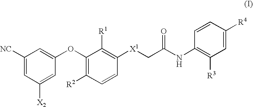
C1([NC])=CC([X2])=CC(OC2=C([R2])C=CC([X1]CC(NC3=C([R3])C=C([R4])C=C3)=O)=C2[R1])=C1
